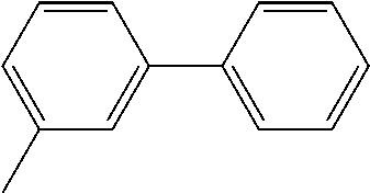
C1=CC(C2=CC=CC=C2)=CC(C)=C1
